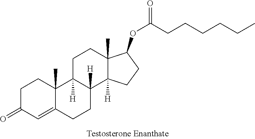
C1C(=O)C=C2C(C)(C1)C1([H])C([H])(CC2)C2([H])C(C)(CC1)C(OC(CCCCCC)=O)CC2
